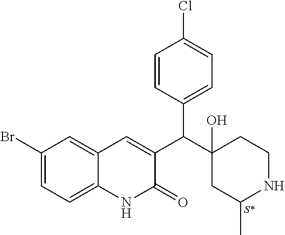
C1(Br)=CC=C2C(=C1)C=C(C(C1(O)CC(C)NCC1)C1=CC=C(Cl)C=C1)C(=O)N2.[S*]
